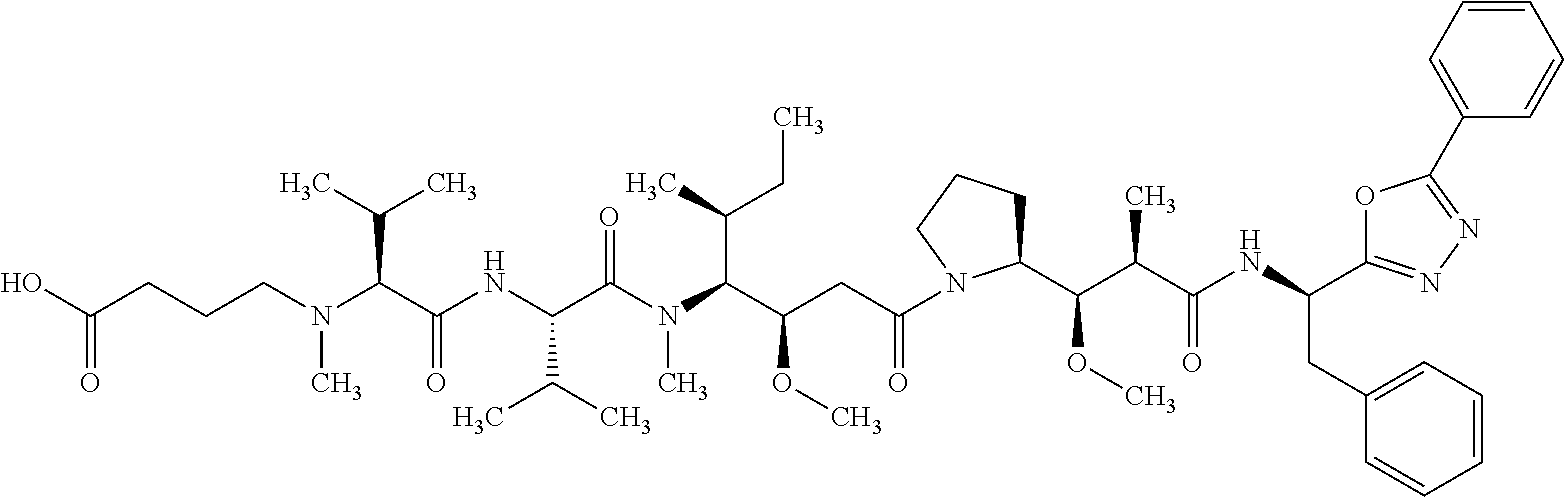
C(CCCN(C(C(NC(C(N(C(C(CC(=O)N1C(C(C(C(NC(CC2=CC=CC=C2)C2=NN=C(C3=CC=CC=C3)O2)=O)C)OC)CCC1)OC)C(C)CC)C)=O)C(C)C)=O)C(C)C)C)(O)=O
